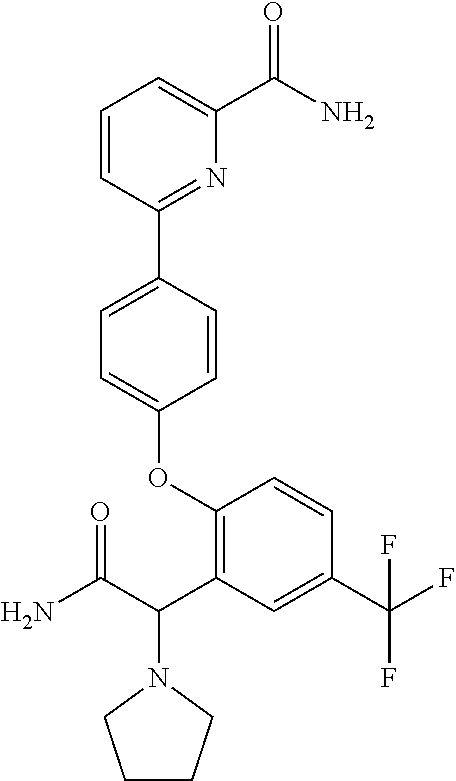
O(C1=CC=C(C2=NC(C(=O)N)=CC=C2)C=C1)C1=C(C(N2CCCC2)C(N)=O)C=C(C(F)(F)F)C=C1
